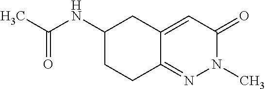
CC(NC1CCC2=NN(C)C(=O)C=C2C1)=O
